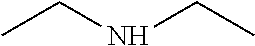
CCNCC
